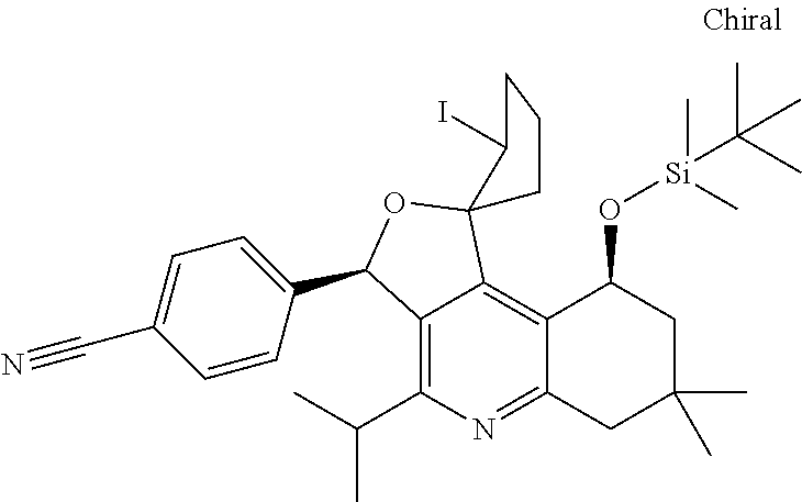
C1=CC(C2C3=C(C(C)C)N=C4C(=C3C3(O2)C(I)CCC3)C(O[Si](C(C)(C)C)(C)C)CC(C)(C)C4)=CC=C1C#N
